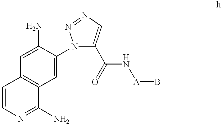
C1(N)=CC2=C(C=C1N1C(C(N[A]B)=O)=CN=N1)C(N)=NC=C2
